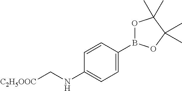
C1=C(B2OC(C)(C)C(C)(C)O2)C=CC(NC[C2H5OOC])=C1
